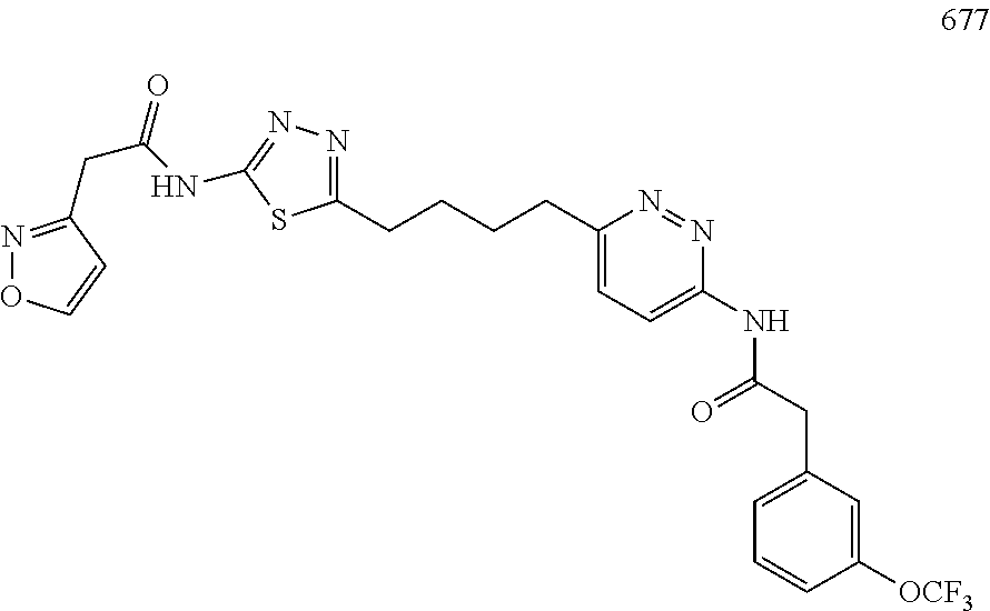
C1(CCCCC2=CC=C(NC(CC3=CC=CC([OCF3])=C3)=O)N=N2)=NN=C(NC(CC2=NOC=C2)=O)S1
